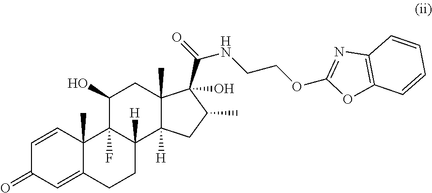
C1=CC2(C)C(=CC1=O)CCC1([H])C2(F)C(O)CC2(C)C1([H])CC(C)C2(C(=O)NCCOC1=NC2=C(O1)C=CC=C2)O
